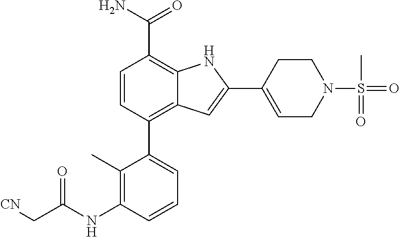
C1=CC(C2=CC=CC(NC(C[CN])=O)=C2C)=C2C(=C1C(N)=O)NC(C1=CCN(S(=O)(C)=O)CC1)=C2
